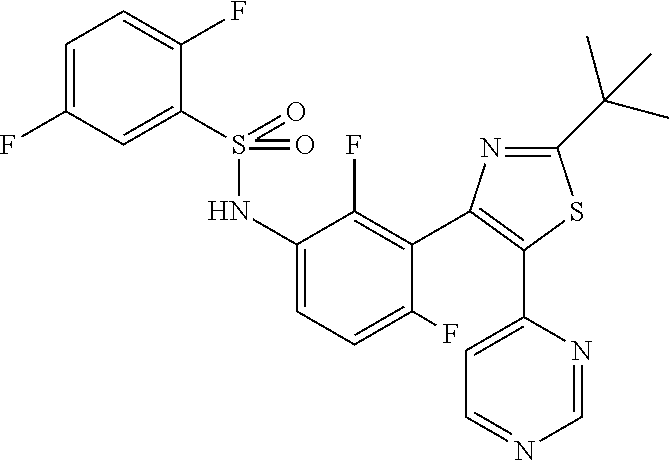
C1(F)=CC=C(F)C(S(=O)(NC2=CC=C(F)C(C3=C(C4=CC=NC=N4)SC(C(C)(C)C)=N3)=C2F)=O)=C1
